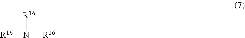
[R16]N([R16])[R16]
